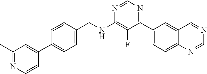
N1=CN=C(C2=CC=C3C(=C2)C=NC=N3)C(F)=C1NCC1=CC=C(C2=CC(C)=NC=C2)C=C1
